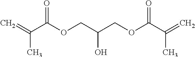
C(C(OCC(COC(C(=C)C)=O)O)=O)(=C)C
